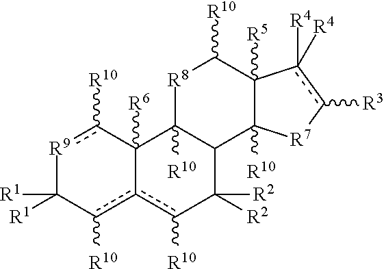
[R9]1c([R10])C2([R6])c(c([R10])C1([R1])[R1])c([R10])C([R2])([R2])C1C2([R10])[R8]C([R10])C2([R5])C1([R10])[R7]c([R3])c2([R4])[R4]
